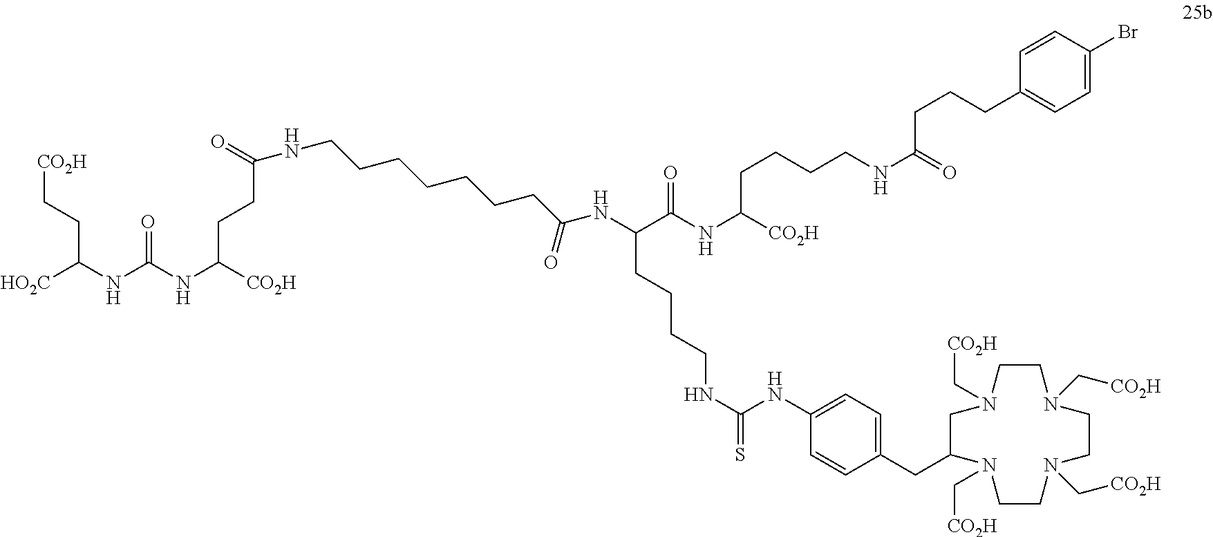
[HO2C]C(NC(NC([CO2H])CCC(=O)NCCCCCCCC(NC(CCCCNC(NC1=CC=C(CC2CN(C[CO2H])CCN(C[CO2H])CCN(C[CO2H])CCN2C[CO2H])C=C1)=S)C(=O)NC(CCCCNC(CCCC1=CC=C(Br)C=C1)=O)[CO2H])=O)=O)CC[CO2H]
